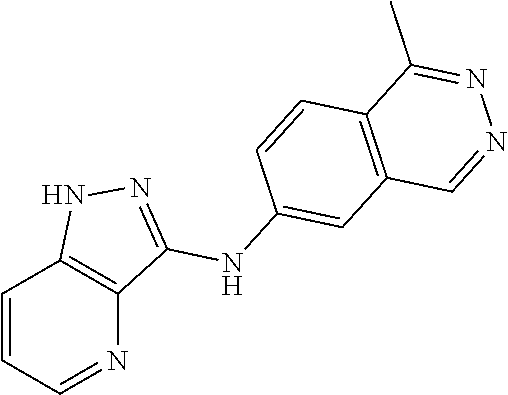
C1=CC=NC2=C1NN=C2NC1=CC2=C(C=C1)C(C)=NN=C2
